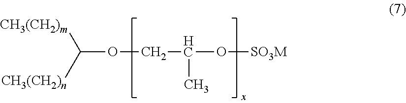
C(OCC(O[SO3M])C)([CH3(CH2)n])[CH3(CH2)m]
